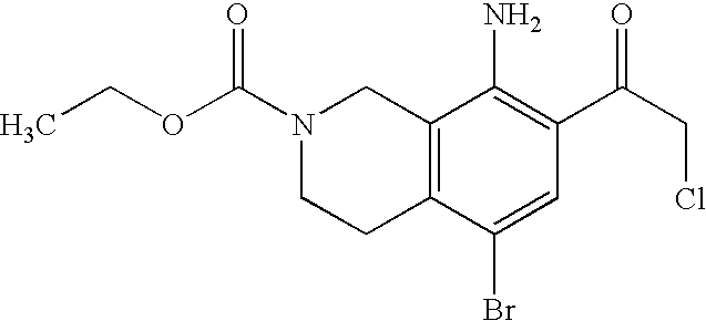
N1(C(OCC)=O)CCC2=C(C1)C(N)=C(C(CCl)=O)C=C2Br
